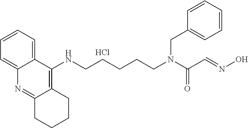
Cl.C1=CC=C2C(=C1)C(NCCCCCN(C(=O)C=NO)CC1=CC=CC=C1)=C1C(=N2)CCCC1
